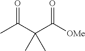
CC(C(C([OMe])=O)(C)C)=O
